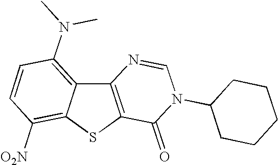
C12=C(SC3=C([O2N])C=CC(N(C)C)=C13)C(=O)N(C1CCCCC1)C=N2
